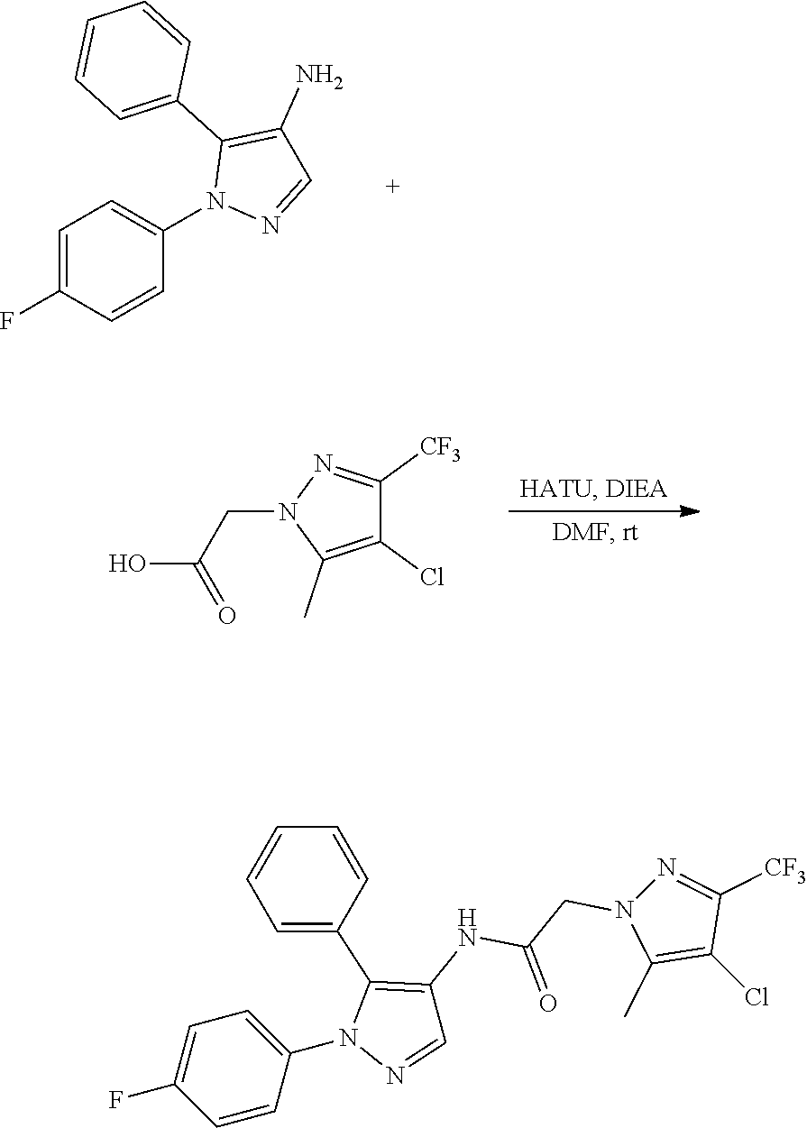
C1=C(F)C=CC(N2N=CC(N)=C2C2=CC=CC=C2)=C1.C1(Cl)=C(C)N(CC(O)=O)N=C1[CF3].C1=CC(N2N=CC(NC(CN3C(C)=C(Cl)C([CF3])=N3)=O)=C2C2=CC=CC=C2)=CC=C1F
